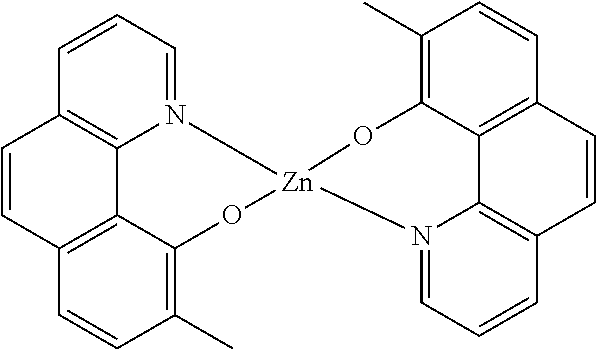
N12=CC=CC3=C1C1=C(C=C3)C=CC(C)=C1O[Zn]21N2=CC=CC3=C2C2=C(C=CC(C)=C2O1)C=C3
